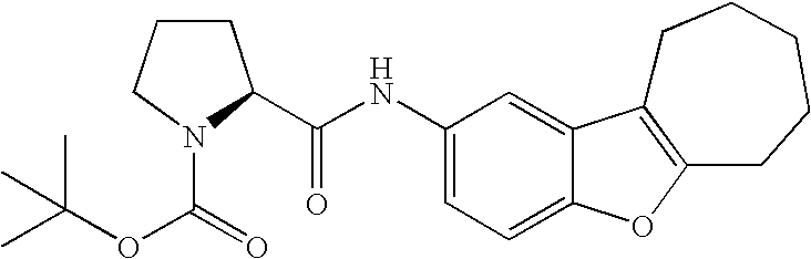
C1(NC(=O)C2CCCN2C(=O)OC(C)(C)C)=CC=C2C(=C1)C1=C(O2)CCCCC1
